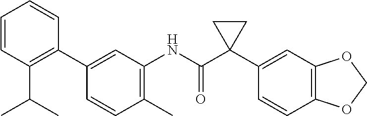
C1(C)=C(NC(C2(C3=CC4=C(C=C3)OCO4)CC2)=O)C=C(C2=C(C(C)C)C=CC=C2)C=C1
